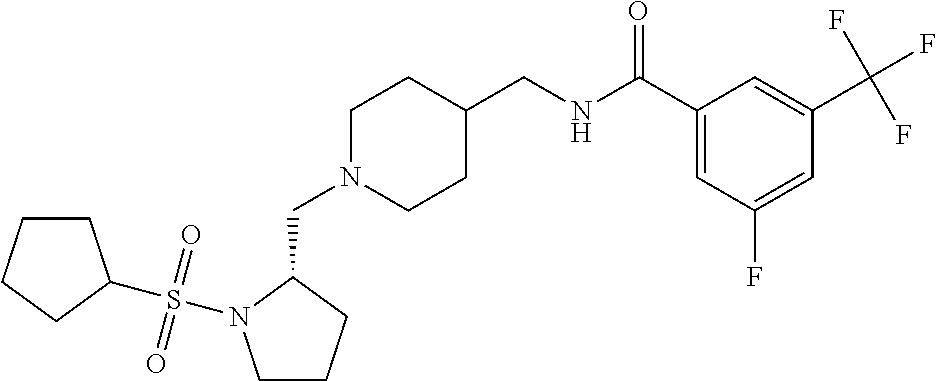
C1CCC(CN2CCC(CNC(C3=CC(F)=CC(C(F)(F)F)=C3)=O)CC2)N1S(=O)(=O)C1CCCC1
